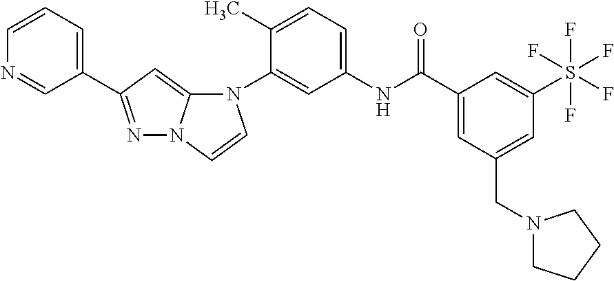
N1=C(C2=CC=CN=C2)C=C2N1C=CN2C1=CC(NC(C2=CC(CN3CCCC3)=CC(S(F)(F)(F)(F)F)=C2)=O)=CC=C1C
